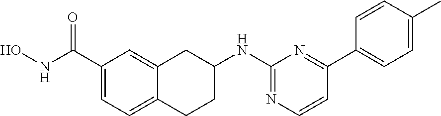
C1(C(NO)=O)=CC=C2C(=C1)CC(NC1=NC=CC(C3=CC=C(C)C=C3)=N1)CC2
